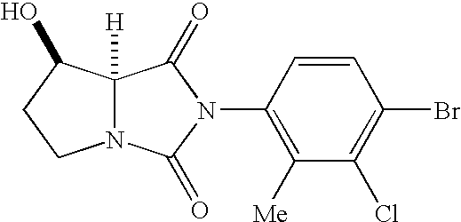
C12([H])N(C(=O)N(C3=C([Me])C(Cl)=C(Br)C=C3)C1=O)CCC2O
